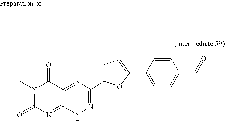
CN1C(=O)N=C2C(=NC(C3=CC=C(C4=CC=C(C=O)C=C4)O3)=NN2)C1=O
